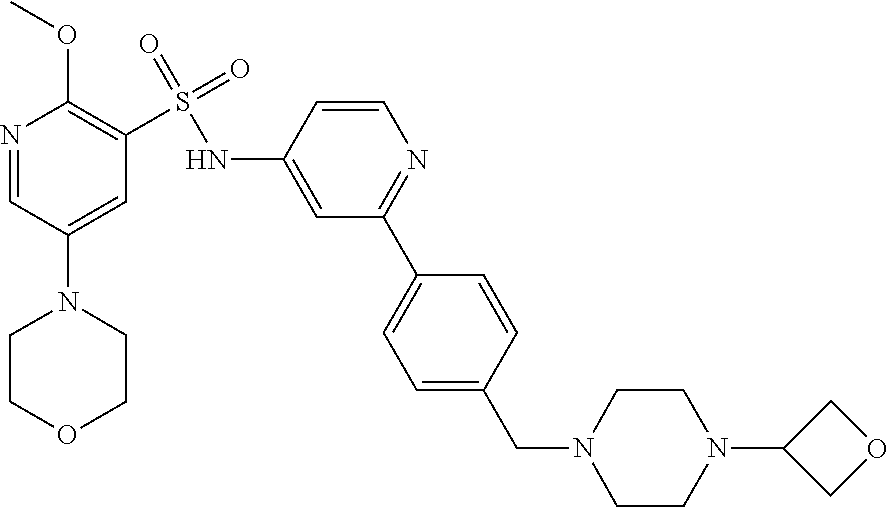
N1=CC(N2CCOCC2)=CC(S(=O)(=O)NC2=CC(C3=CC=C(CN4CCN(C5COC5)CC4)C=C3)=NC=C2)=C1OC
